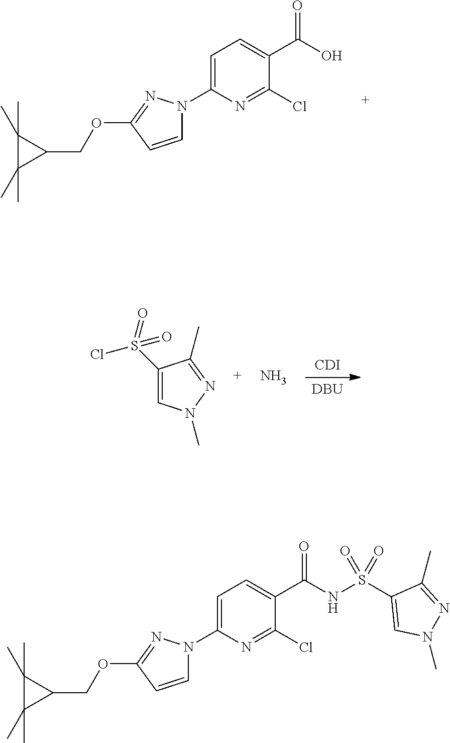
C1(N2C=CC(OCC3C(C)(C)C3(C)C)=N2)=CC=C(C(O)=O)C(Cl)=N1.[DBU].[CDI].C1(S(=O)(Cl)=O)=CN(C)N=C1C.N.C1(N2C=CC(OCC3C(C)(C)C3(C)C)=N2)=CC=C(C(NS(C2=CN(C)N=C2C)(=O)=O)=O)C(Cl)=N1
